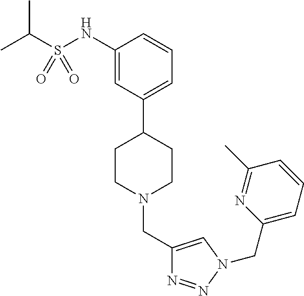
C1(NS(C(C)C)(=O)=O)=CC(C2CCN(CC3=CN(CC4=CC=CC(C)=N4)N=N3)CC2)=CC=C1
